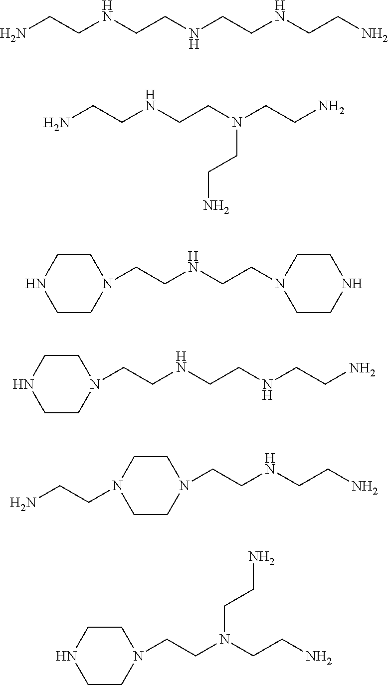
NCCNCCNCCNCCN.NCCNCCN(CCN)CCN.C1CNCCN1CCNCCN1CCNCC1.C1CNCCN1CCNCCNCCN.C1CN(CCN)CCN1CCNCCN.C1CNCCN1CCN(CCN)CCN
